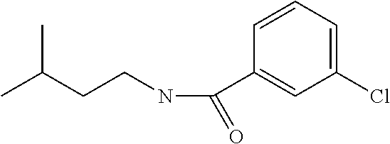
CC(CCNC(=O)C1=CC(Cl)=CC=C1)C
